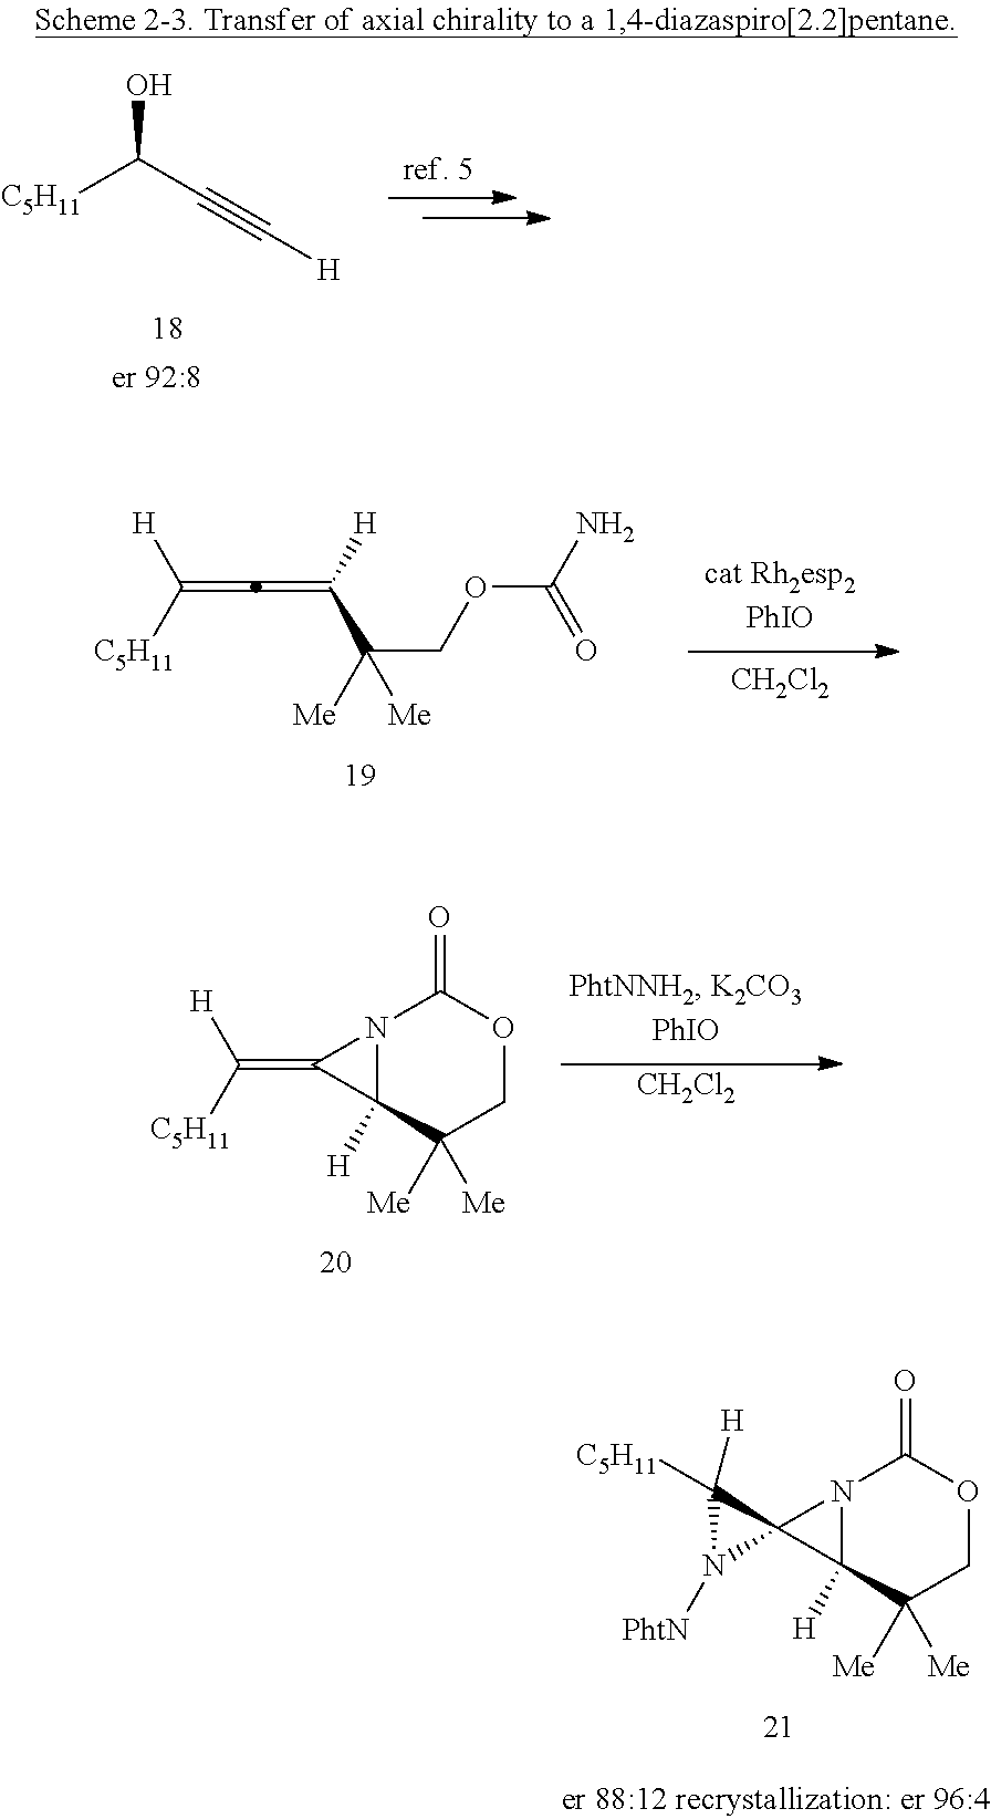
OC(C#C[H])[C5H11].C(=C=C(C(COC(N)=O)([Me])[Me])[H])([H])[C5H11].[CH2Cl2].N12C([H])(C([Me])([Me])COC1=O)C2=C([C5H11])[H].[CH2Cl2].N12C([H])(C([Me])([Me])COC1=O)C21C([C5H11])([H])N1[PhtN]
